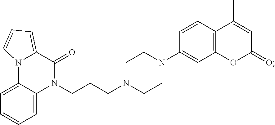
C1=C2C(=CC=C1)N(CCCN1CCN(C3=CC4=C(C=C3)C(C)=CC(=O)O4)CC1)C(=O)C1=CC=CN21
